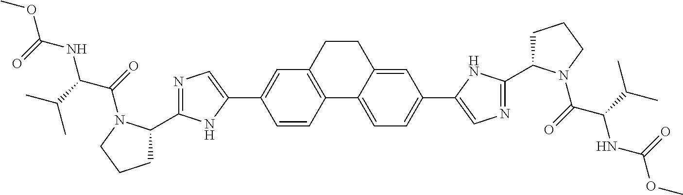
C1=CC2=C(C=C1C1=CN=C(C3CCCN3C(=O)C(C(C)C)NC(OC)=O)N1)CCC1=CC(C3=CN=C(C4CCCN4C(=O)C(C(C)C)NC(OC)=O)N3)=CC=C21
